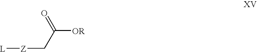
[L][Z]CC([OR])=O
